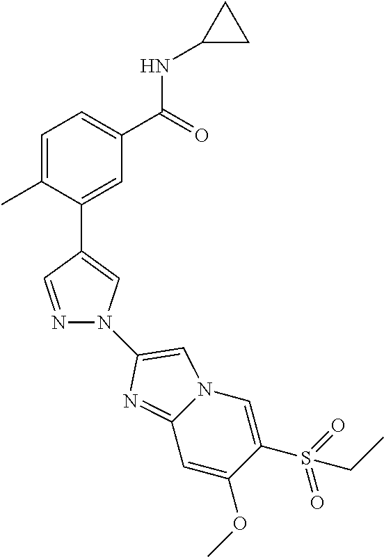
C1=C(C)C(C2=CN(C3=CN4C(=N3)C=C(OC)C(S(=O)(=O)CC)=C4)N=C2)=CC(C(=O)NC2CC2)=C1
